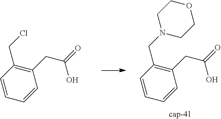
C1=CC(CN2CCOCC2)=C(CC(O)=O)C=C1.C1=CC(CCl)=C(CC(O)=O)C=C1
